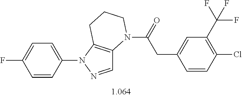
C1=C(N2N=CC3=C2CCCN3C(=O)CC2=CC(C(F)(F)F)=C(Cl)C=C2)C=CC(F)=C1
